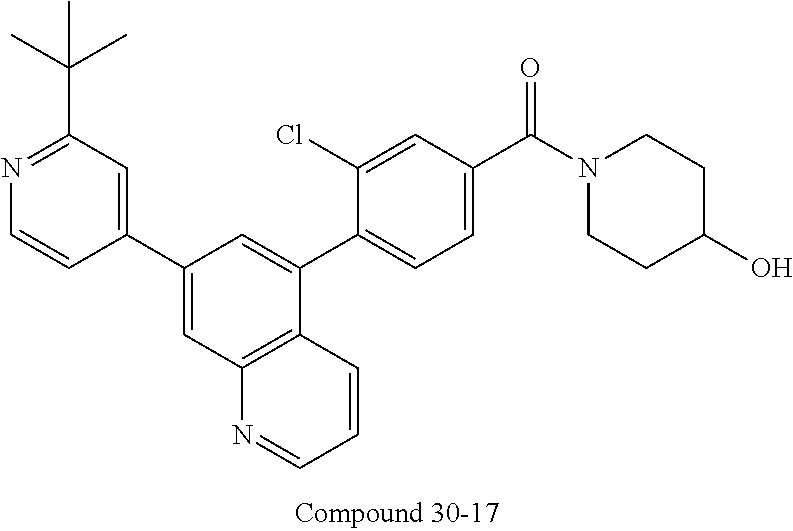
C1(C2=CC3=C(C(C4=CC=C(C(N5CCC(O)CC5)=O)C=C4Cl)=C2)C=CC=N3)=CC(C(C)(C)C)=NC=C1
